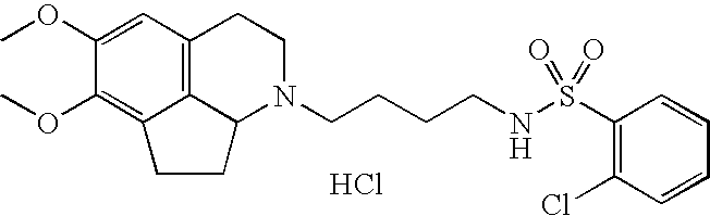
C12=C3C=C(OC)C(OC)=C1CCC2N(CCCCNS(C1=C(Cl)C=CC=C1)(=O)=O)CC3.Cl
